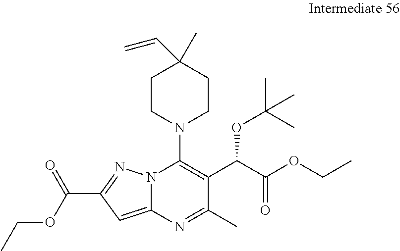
C1(C(OCC)=O)=NN2C(=C1)N=C(C)C(C(C(OCC)=O)OC(C)(C)C)=C2N1CCC(C=C)(C)CC1
